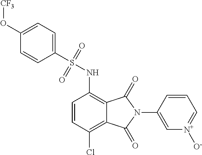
C1=CC(Cl)=C2C(=C1NS(C1=CC=C(O[CF3])C=C1)(=O)=O)C(=O)N(C1=C[N+]([O-])=CC=C1)C2=O
